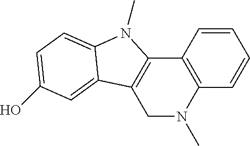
C12=C(C=CC=C1)N(C)CC1=C2N(C)C2=CC=C(O)C=C12
